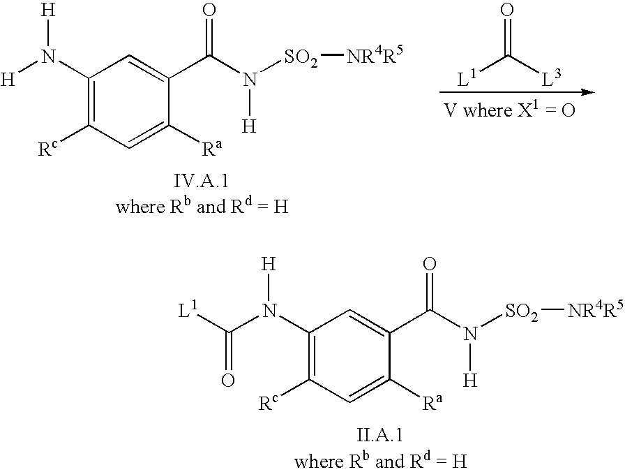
C1(N([H])C([L1])=O)=C([Rc])C=C([Ra])C(C(N([H])[SO2][NR4R5])=O)=C1.C1(N([H])[H])=C([Rc])C=C([Ra])C(C(N([H])[SO2][NR4R5])=O)=C1.[L1]C([L3])=O
